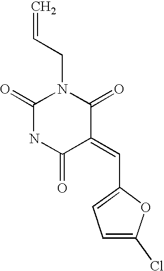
C1(=O)NC(=O)C(=CC2=CC=C(Cl)O2)C(=O)N1CC=C
